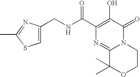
N12C(=O)C(O)=C(C(NCC3=CSC(C)=N3)=O)N=C1C(C)(C)OCC2
